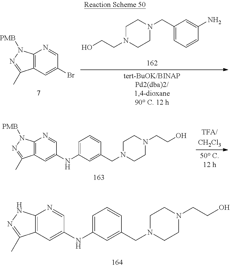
C12=C(C=C(NC3=CC=CC(CN4CCN(CCO)CC4)=C3)C=N1)C(C)=NN2.C12=C(C=C(Br)C=N1)C(C)=NN2[PMB].C1(CN2CCN(CCO)CC2)=CC=CC(N)=C1.C12=C(C=C(NC3=CC=CC(CN4CCN(CCO)CC4)=C3)C=N1)C(C)=NN2[PMB]
